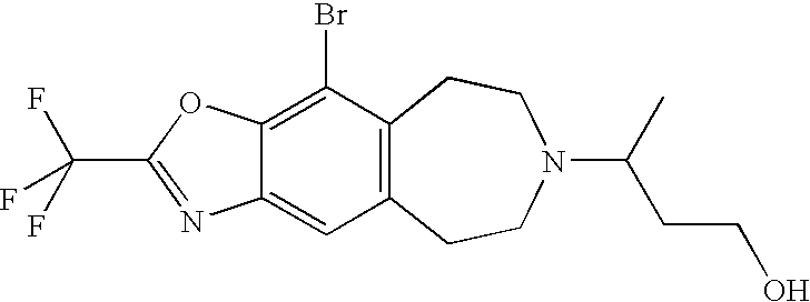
C12=C(CCN(C(C)CCO)CC1)C=C1C(=C2Br)OC(C(F)(F)F)=N1
